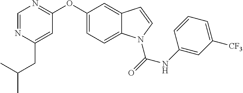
C1(CC(C)C)=CC(OC2=CC=C3C(=C2)C=CN3C(NC2=CC([CF3])=CC=C2)=O)=NC=N1
